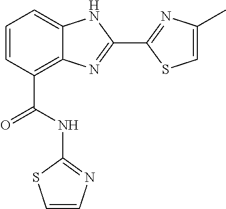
C1=CC(C(=O)NC2=NC=CS2)=C2C(=C1)NC(C1=NC(C)=CS1)=N2
